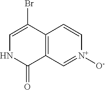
C12=C(C(Br)=CNC1=O)C=C[N+]([O-])=C2
